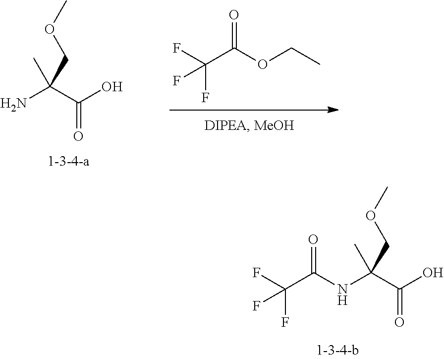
NC(C(O)=O)(C)COC.FC(F)(F)C(OCC)=O.FC(F)(F)C(NC(C(O)=O)(C)COC)=O
